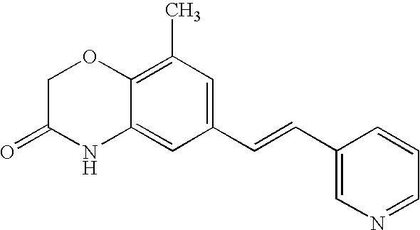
C12=C(C)C=C(C=CC3=CN=CC=C3)C=C1NC(=O)CO2
